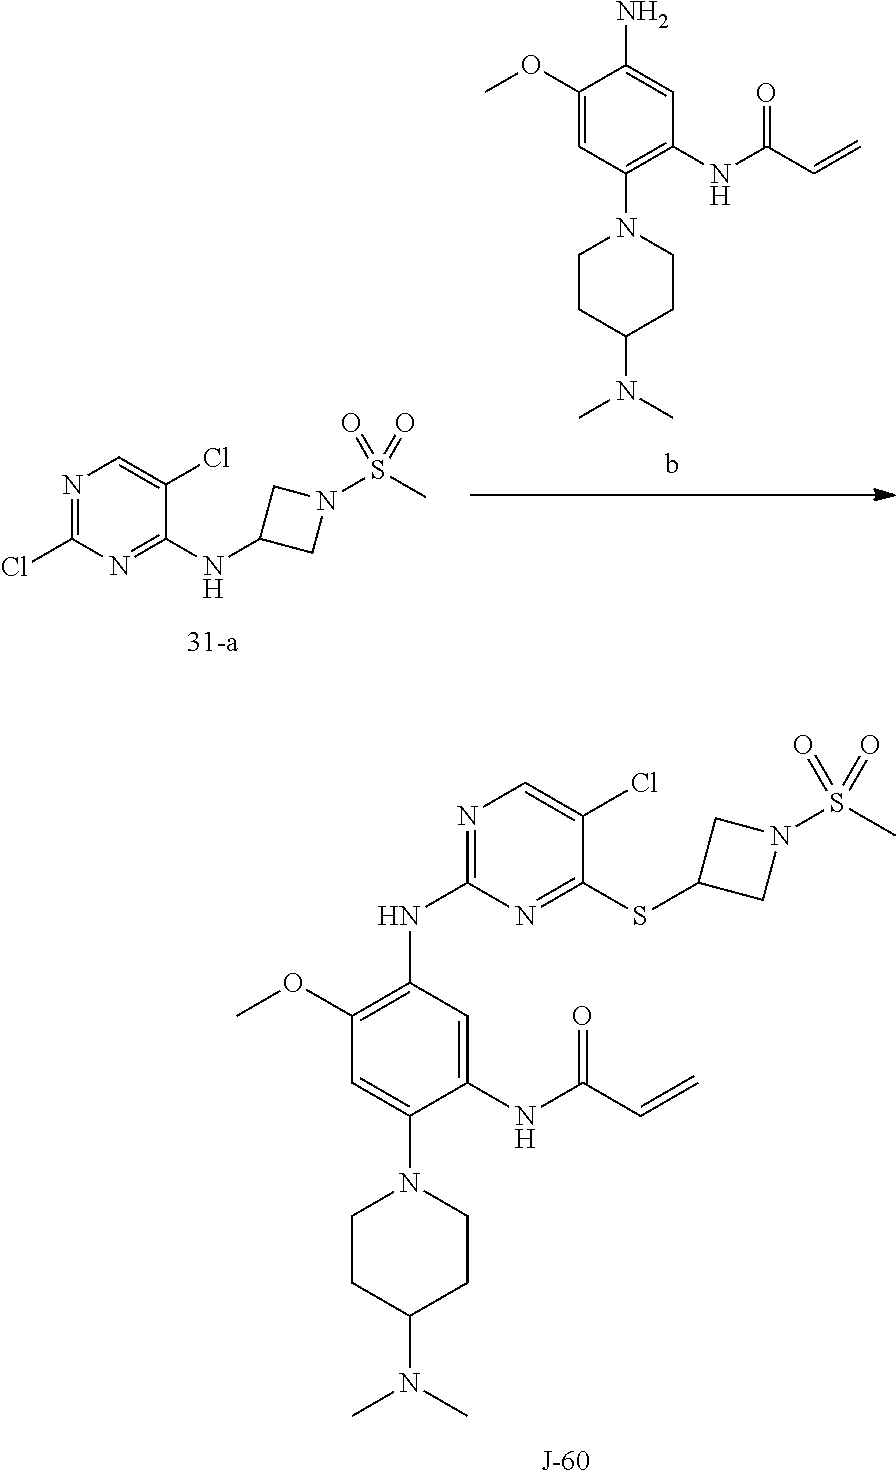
C1(N2CCC(N(C)C)CC2)=C(NC(C=C)=O)C=C(N)C(OC)=C1.N1=C(Cl)N=C(NC2CN(S(C)(=O)=O)C2)C(Cl)=C1.N1=C(NC2=C(OC)C=C(N3CCC(N(C)C)CC3)C(NC(C=C)=O)=C2)N=C(SC2CN(S(C)(=O)=O)C2)C(Cl)=C1
